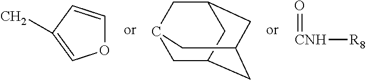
O1C=CC(C)=C1.C1C2CC3CC(CC1C3)C2.O=[CNH][R8]
